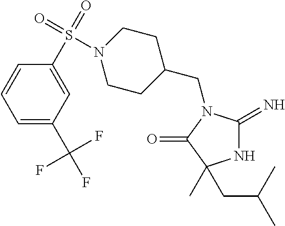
N1C(=N)N(CC2CCN(S(C3=CC(C(F)(F)F)=CC=C3)(=O)=O)CC2)C(=O)C1(CC(C)C)C
